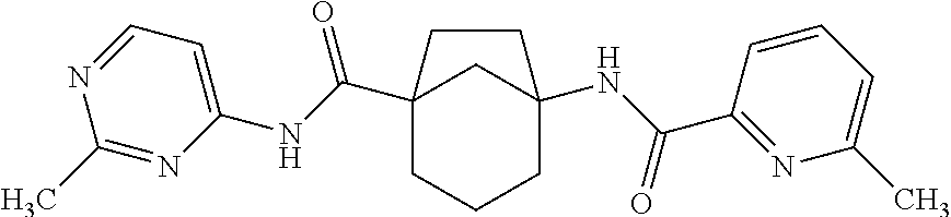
C12(C(NC3=CC=NC(C)=N3)=O)CCCC(NC(C3=NC(C)=CC=C3)=O)(C1)CC2
